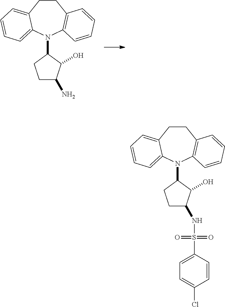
C1(N2C3=C(CCC4=CC=CC=C24)C=CC=C3)CCC(N)C1O.C1(N2C3=C(CCC4=CC=CC=C24)C=CC=C3)CCC(NS(C2=CC=C(Cl)C=C2)(=O)=O)C1O
